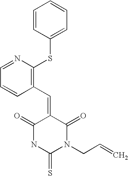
C1=CC(SC2=C(C=C3C(=O)NC(=S)N(CC=C)C3=O)C=CC=N2)=CC=C1
